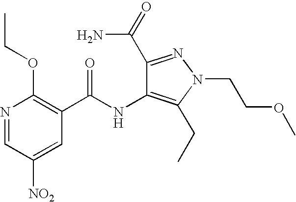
N1=CC([NO2])=CC(C(NC2=C(CC)N(CCOC)N=C2C(=O)N)=O)=C1OCC
